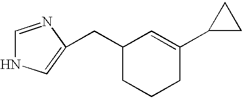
C1=NC(CC2CCCC(C3CC3)=C2)=CN1
